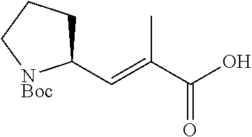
C1(C=C(C)C(=O)O)CCC[NBoc]1
